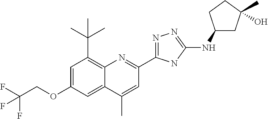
C1=C(OCC(F)(F)F)C=C2C(=C1C(C)(C)C)N=C(C1=NN=C(NC3CC(C)(O)CC3)N1)C=C2C
